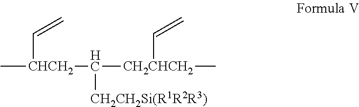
C[CHCH2](C=C)C([CH2CHCH2](C)C=C)[CH2CH2Si(R1R2R3)]
